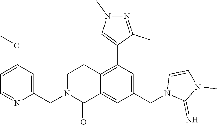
C1(OC)=CC=NC(CN2C(=O)C3=CC(CN4C(=N)N(C)C=C4)=CC(C4=CN(C)N=C4C)=C3CC2)=C1
